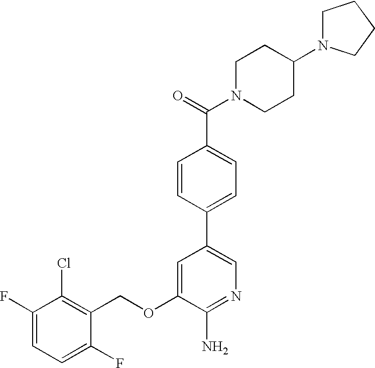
C1=C(F)C(Cl)=C(COC2=CC(C3=CC=C(C(=O)N4CCC(N5CCCC5)CC4)C=C3)=CN=C2N)C(F)=C1
